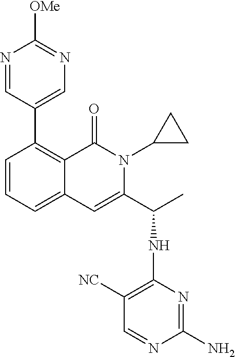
C1(C2=CN=C([OMe])N=C2)=C2C(=CC=C1)C=C(C(C)NC1=C([NC])C=NC(N)=N1)N(C1CC1)C2=O
